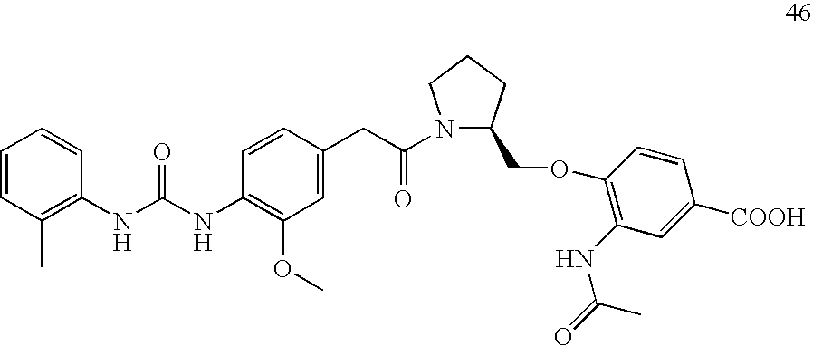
C1=CC(C)=C(NC(NC2=C(OC)C=C(CC(N3C(COC4=C(NC(=O)C)C=C([COOH])C=C4)CCC3)=O)C=C2)=O)C=C1
